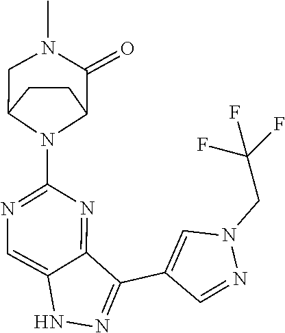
N1N=C(C2=CN(CC(F)(F)F)N=C2)C2=NC(N3C4CCC3CN(C)C4=O)=NC=C12
